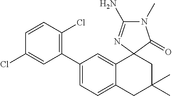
C1(C2=C(Cl)C=CC(Cl)=C2)=CC=C2C(=C1)C1(CC(C)(C)C2)N=C(N)N(C)C1=O
